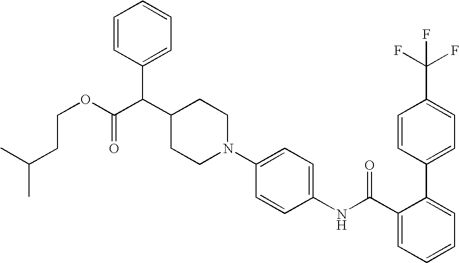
C1=C(C(F)(F)F)C=CC(C2=CC=CC=C2C(NC2=CC=C(N3CCC(C(C4=CC=CC=C4)C(OCCC(C)C)=O)CC3)C=C2)=O)=C1
